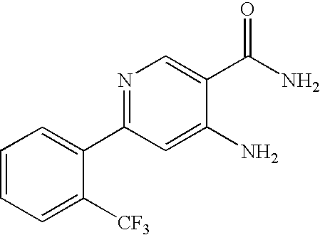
C1=CC=C([CF3])C(C2=NC=C(C(N)=O)C(N)=C2)=C1
